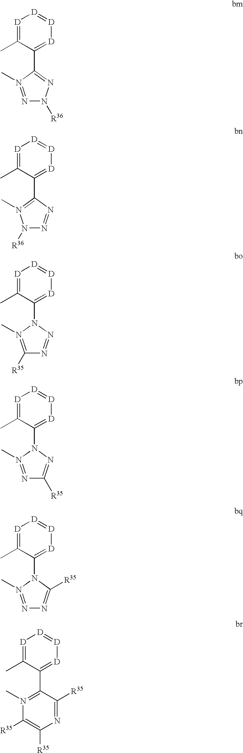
[D]1=C(C)C(C2=NN([R36])N=N2C)=[D][D]=[D]1.[D]1=C(C)C(C2=N(C)N([R36])N=N2)=[D][D]=[D]1.[D]1=C(C)C(N2N(C)=C([R35])N=N2)=[D][D]=[D]1.[D]1=C(C)C(N2N(C)=NC([R35])=N2)=[D][D]=[D]1.[D]1=C(C)C(N2N(C)=NN=C2[R35])=[D][D]=[D]1.[D]1=C(C)C(C2=N(C)C([R35])=C([R35])N=C2[R35])=[D][D]=[D]1
